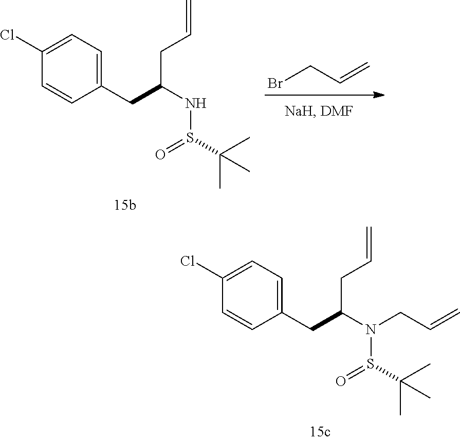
C1(CC(CC=C)NS(C(C)(C)C)=O)=CC=C(Cl)C=C1.BrCC=C.C1(CC(CC=C)N(CC=C)S(C(C)(C)C)=O)=CC=C(Cl)C=C1
